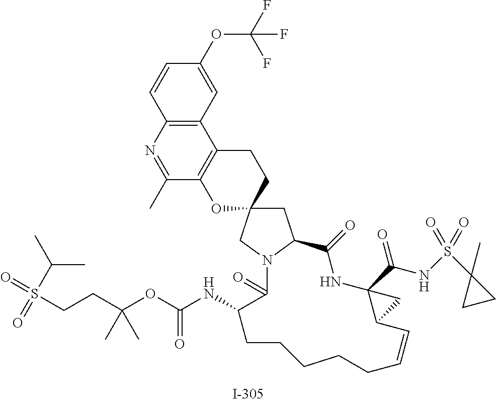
C1C2(CN3C1C(=O)NC1(C(NS(=O)(C4(C)CC4)=O)=O)C(C=CCCCCCC(NC(OC(CCS(=O)(=O)C(C)C)(C)C)=O)C3=O)C1)CCC1=C(O2)C(C)=NC2=C1C=C(OC(F)(F)F)C=C2
